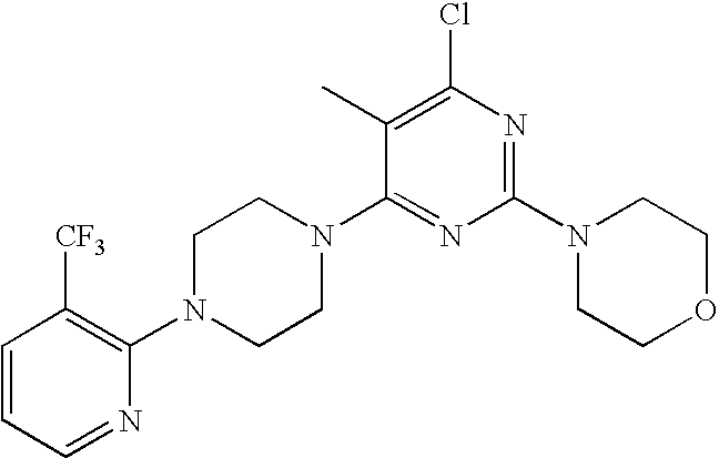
C1(C)=C(Cl)N=C(N2CCOCC2)N=C1N1CCN(C2=C([CF3])C=CC=N2)CC1
